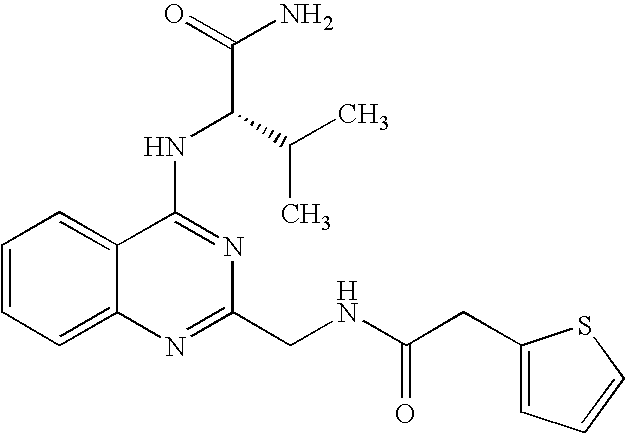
C12=CC=CC=C1N=C(CNC(CC1=CC=CS1)=O)N=C2NC(C(N)=O)C(C)C
